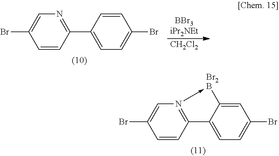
C12=N(->[Br2B]C3=CC(Br)=CC=C13)C=C(Br)C=C2.C1(C2=CC=C(Br)C=C2)=NC=C(Br)C=C1.[CH2Cl2]
